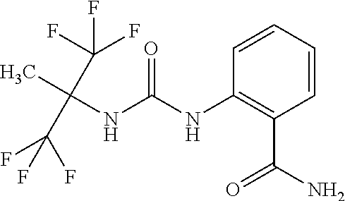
O=C(NC1=C(C(N)=O)C=CC=C1)NC(C)(C(F)(F)F)C(F)(F)F
